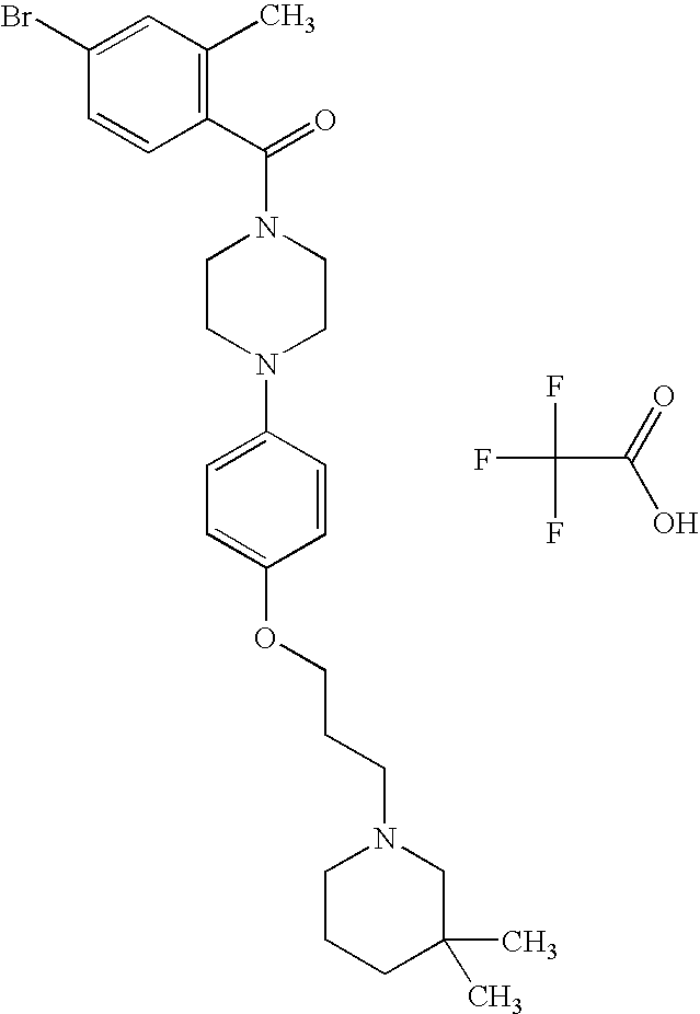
C1CN(C2=CC=C(OCCCN3CCCC(C)(C)C3)C=C2)CCN1C(=O)C1=C(C)C=C(Br)C=C1.FC(F)(C(O)=O)F
